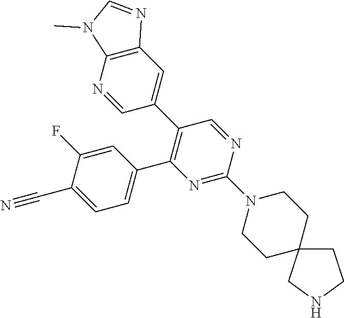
C1=C(F)C(C#N)=CC=C1C1=C(C2=CC3=C(N=C2)N(C)C=N3)C=NC(N2CCC3(CC2)CCNC3)=N1
